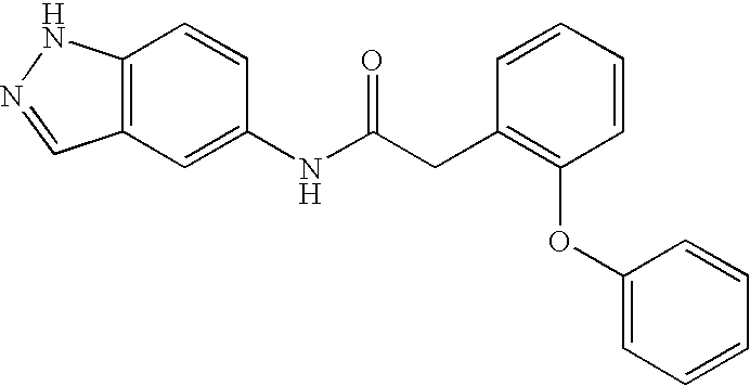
C12=C(C=C(NC(CC3=C(OC4=CC=CC=C4)C=CC=C3)=O)C=C1)C=NN2
